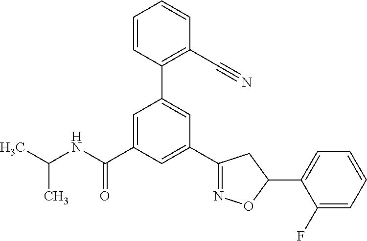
C1=C(C(NC(C)C)=O)C=C(C2=NOC(C3=CC=CC=C3F)C2)C=C1C1=C(C#N)C=CC=C1
